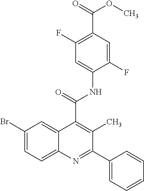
C1(F)=CC(C(=O)OC)=C(F)C=C1NC(=O)C1=C(C)C(C2=CC=CC=C2)=NC2=CC=C(Br)C=C21
